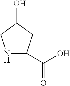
N1C(C(O)=O)CC(O)C1
